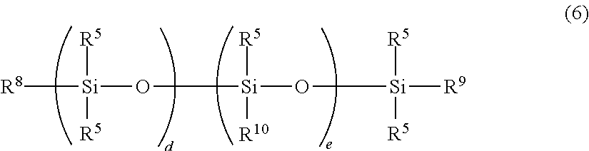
[R8][Si](O[Si](O[Si]([R9])([R5])[R5])([R5])[R10])([R5])[R5]
